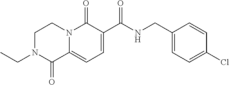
C1N(CC)C(=O)C2=CC=C(C(=O)NCC3=CC=C(Cl)C=C3)C(=O)N2C1
